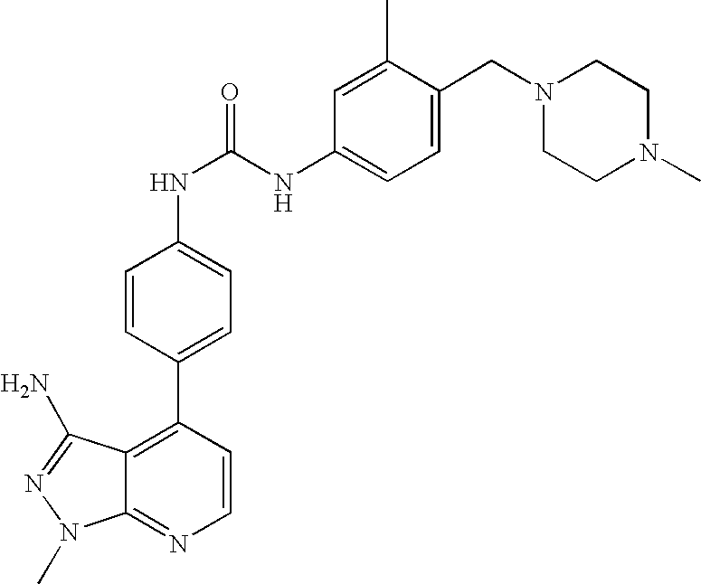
C1=CC(C2=CC=C(NC(=O)NC3=CC=C(CN4CCN(C)CC4)C(C)=C3)C=C2)=C2C(=N1)N(C)N=C2N
